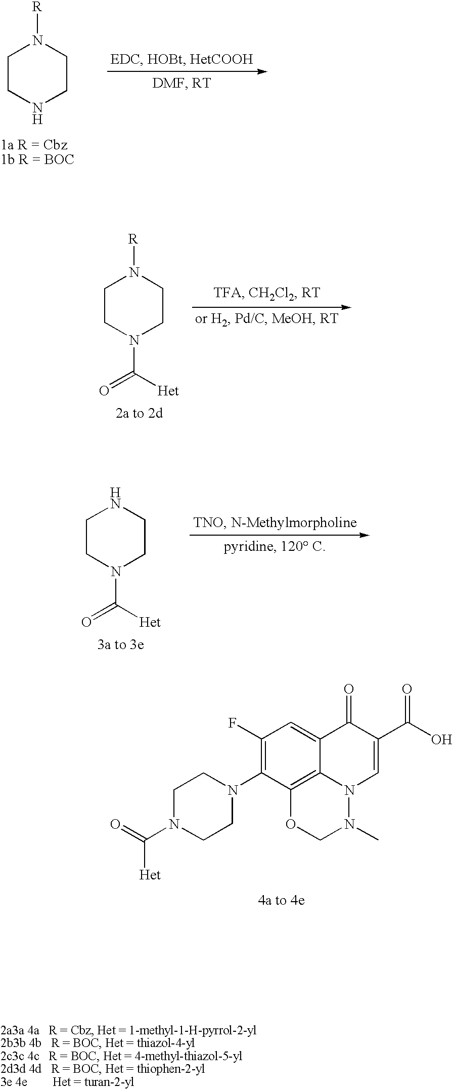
C1N(C(=O)[Het])CCN(C2=C(F)C=C3C4=C2OCN(C)N4C=C(C(O)=O)C3=O)C1.C1CNCCN1[R].C1CN(C(=O)[Het])CCN1[R].C1CN(C(=O)[Het])CCN1
